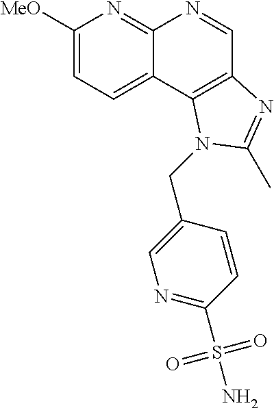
C1([MeO])=CC=C2C(=N1)N=CC1=C2N(CC2=CN=C(S(N)(=O)=O)C=C2)C(C)=N1
